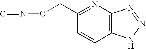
C1=CC2=C(N=C1CON=C)N=NN2
